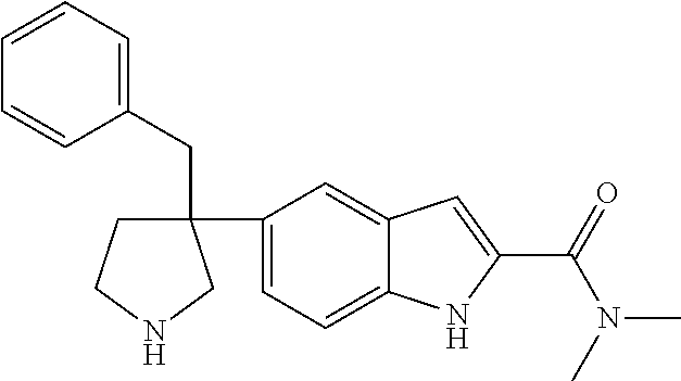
C1CNCC1(C1=CC=C2C(=C1)C=C(C(=O)N(C)C)N2)CC1=CC=CC=C1
